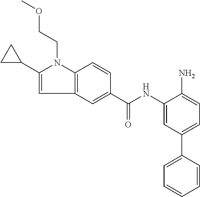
C1(C2CC2)=CC2=C(N1CCOC)C=CC(C(NC1=CC(C3=CC=CC=C3)=CC=C1N)=O)=C2
